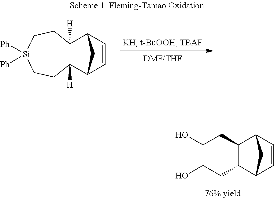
C12([H])C([H])(C3C=CC1C3)CC[Si]([Ph])([Ph])CC2.C1(CCO)C(CCO)C2C=CC1C2
